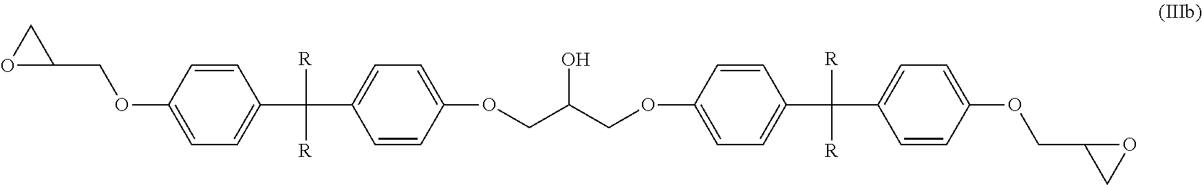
C1=CC(OCC2CO2)=CC=C1C(C1=CC=C(OCC(COC2=CC=C(C(C3=CC=C(OCC4CO4)C=C3)([R])[R])C=C2)O)C=C1)([R])[R]
